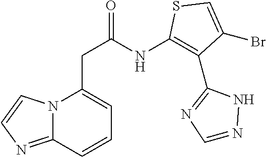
C12=NC=CN1C(CC(NC1=C(C3=NC=NN3)C(Br)=CS1)=O)=CC=C2
